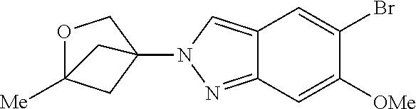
C1([OMe])=CC2=NN(C34COC([Me])(C3)C4)C=C2C=C1Br
